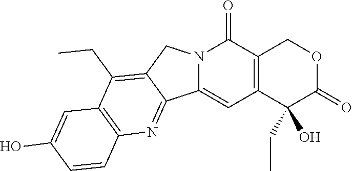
N12C(=CC3=C(C1=O)COC(=O)C3(O)CC)C1=NC3=C(C(CC)=C1C2)C=C(O)C=C3
